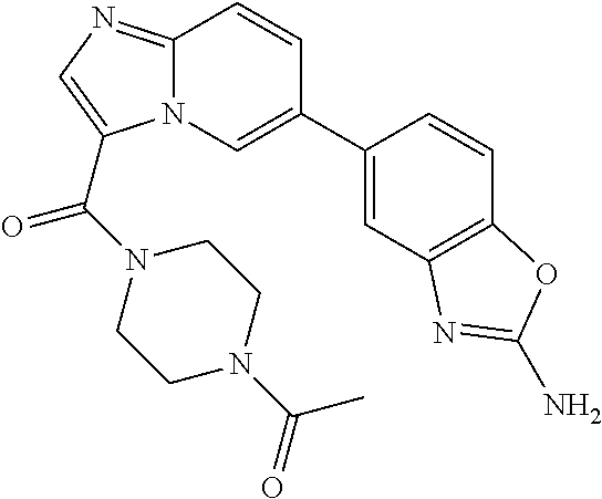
C1=C(C2=CN3C(=NC=C3C(N3CCN(C(C)=O)CC3)=O)C=C2)C=CC2=C1N=C(N)O2
